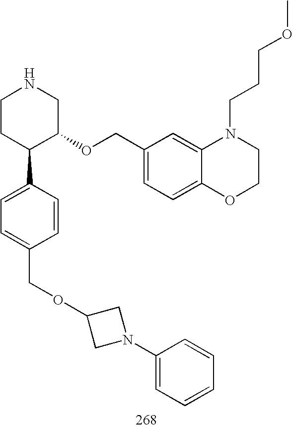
C1CC(C2=CC=C(COC3CN(C4=CC=CC=C4)C3)C=C2)C(OCC2=CC=C3C(=C2)N(CCCOC)CCO3)CN1
